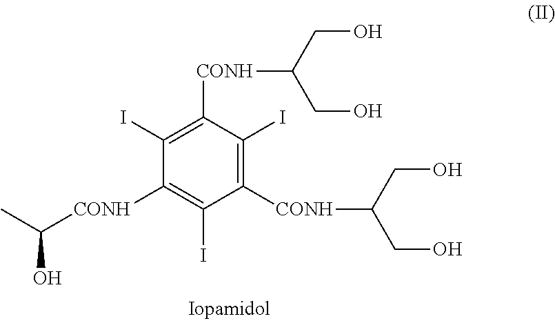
C1(I)=C([CONH]C(CO)CO)C(I)=C([CONH]C(CO)CO)C(I)=C1[CONH]C(C)O
